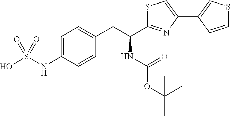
C1=C(NS(O)(=O)=O)C=CC(CC(C2=NC(C3=CSC=C3)=CS2)NC(OC(C)(C)C)=O)=C1
